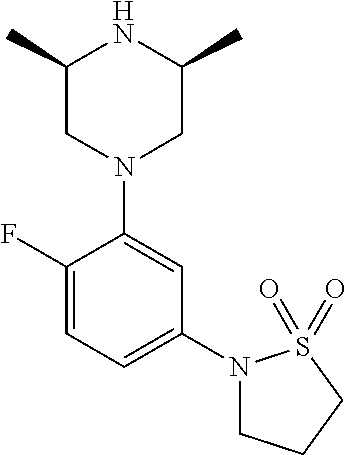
C1(F)=CC=C(N2CCCS2(=O)=O)C=C1N1CC(C)NC(C)C1
